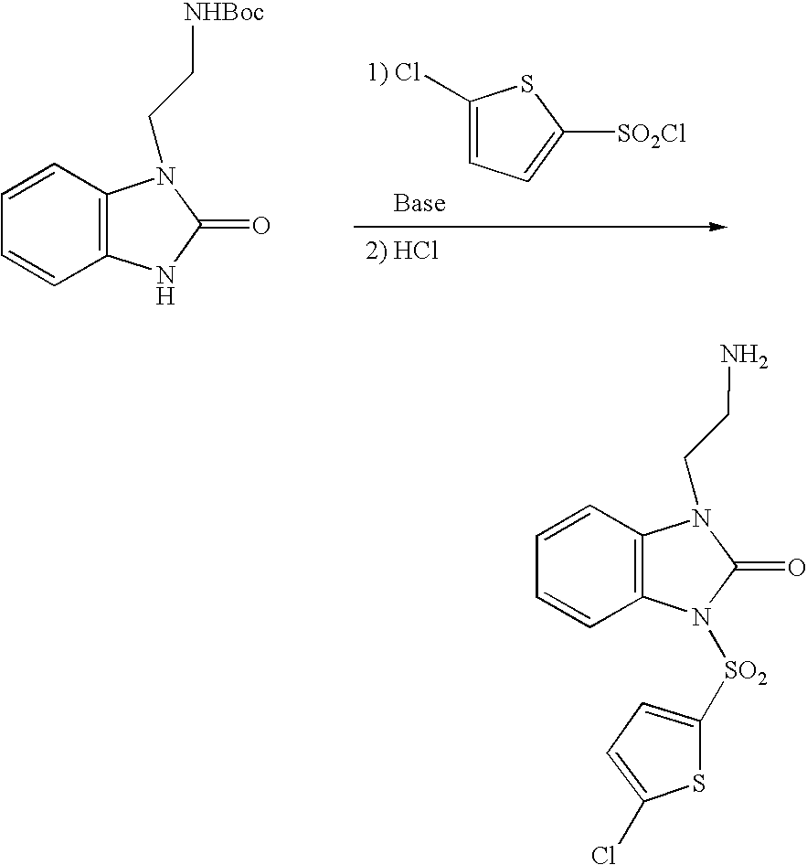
C12=C(C=CC=C1)N(CC[NHBoc])C(=O)N2.C1([1) Cl])=CC=C([SO2Cl])S1.C12=C(C=CC=C1)N(CCN)C(=O)N2[SO2]C1=CC=C(Cl)S1
